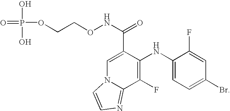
C1=C(C(NOCCOP(=O)(O)O)=O)C(NC2=CC=C(Br)C=C2F)=C(F)C2=NC=CN12
